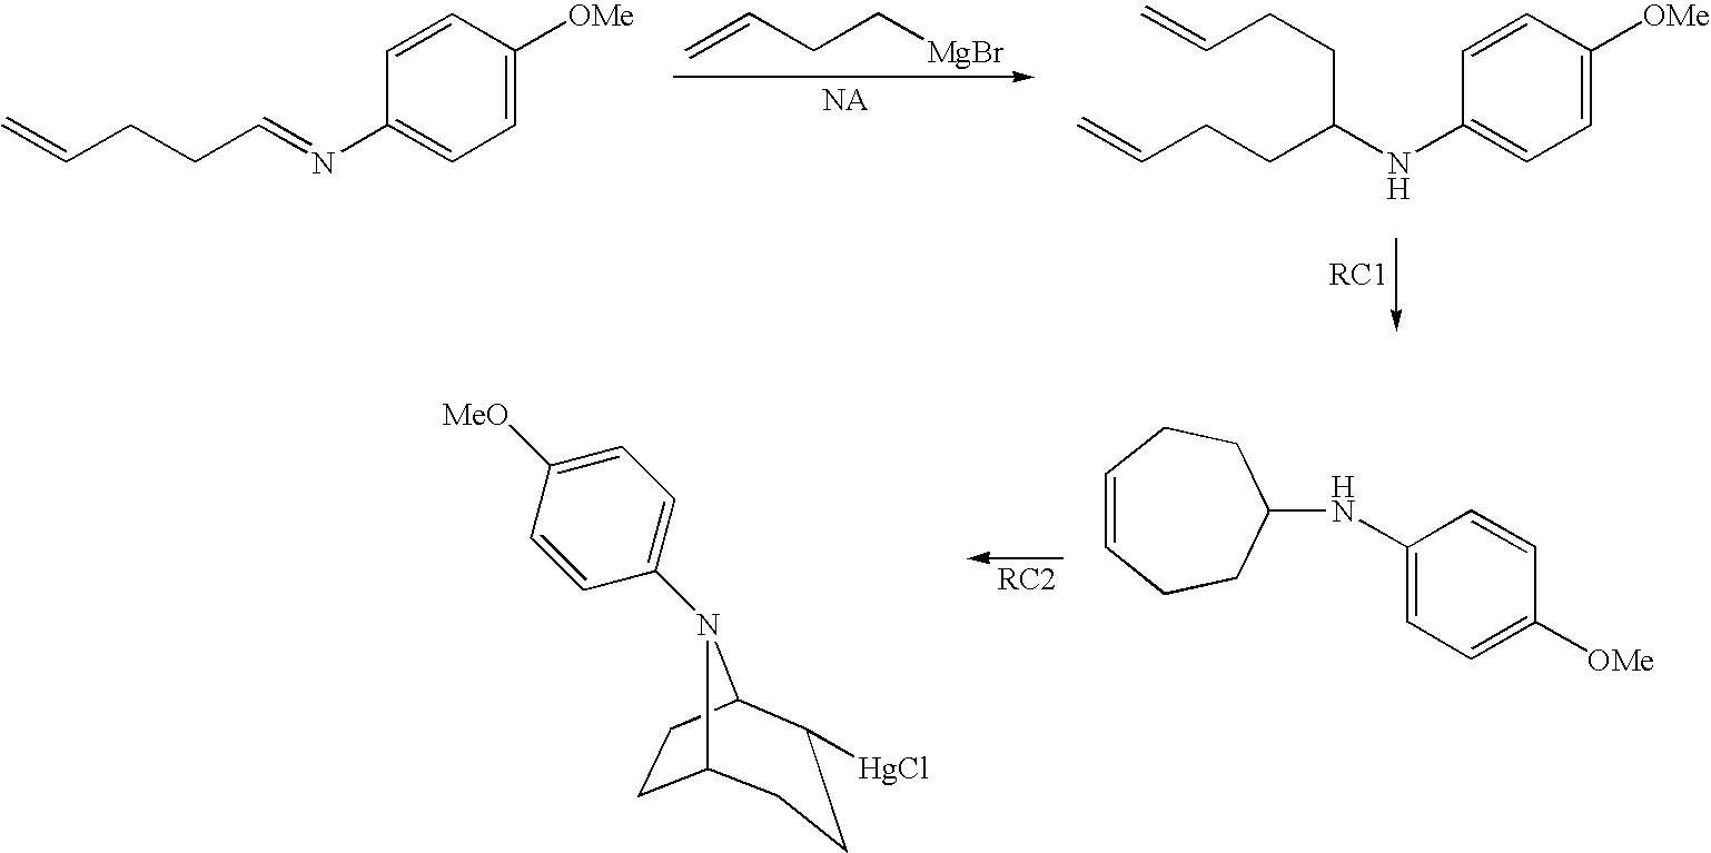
C1=C([OMe])C=CC(N=CCCC=C)=C1.C=CCC[MgBr].C1=C([OMe])C=CC(NC(CCC=C)CCC=C)=C1.C1(NC2CCC=CCC2)=CC=C([OMe])C=C1.C12CCC(C([HgCl])CC1)N2C1=CC=C([MeO])C=C1
